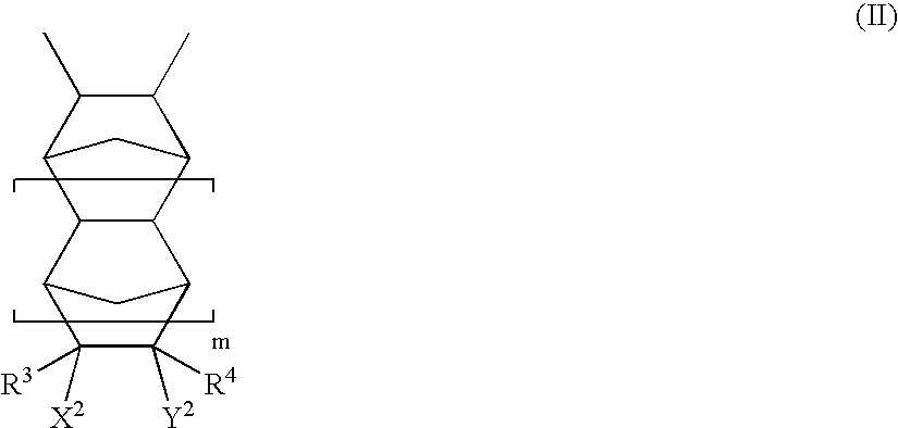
C12C(C)C(C)C(C1)C1C3C([X2])([R3])C([Y2])([R4])C(C21)C3
